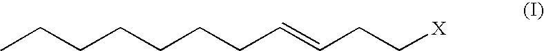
CCCCCCCC=CCC[X]
